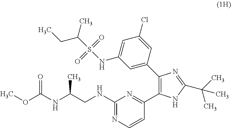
C1(C2=NC(NCC(NC(OC)=O)C)=NC=C2)=C(C2=CC(NS(=O)(=O)C(CC)C)=CC(Cl)=C2)N=C(C(C)(C)C)N1
